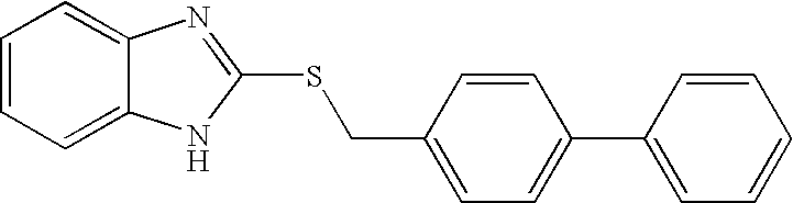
C1=CC=C2C(=C1)N=C(SCC1=CC=C(C3=CC=CC=C3)C=C1)N2
